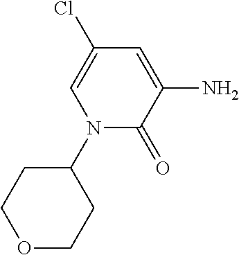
O1CCC(N2C(=O)C(N)=CC(Cl)=C2)CC1
